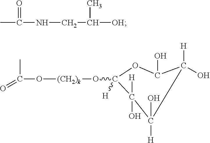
CC(=O)NCC([OH])C.O=C(C)O[(CH2)k]OC1([H])OC(O)C([H])(O)C(O)([H])C1([H])O
